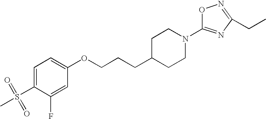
C1=C(S(=O)(=O)C)C(F)=CC(OCCCC2CCN(C3=NC(CC)=NO3)CC2)=C1
